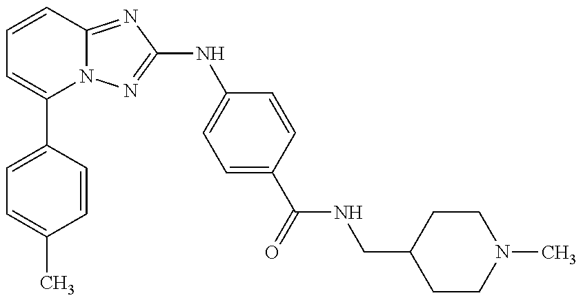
C1(C2=CC=C(C)C=C2)=CC=CC2=NC(NC3=CC=C(C(=O)NCC4CCN(C)CC4)C=C3)=NN12
